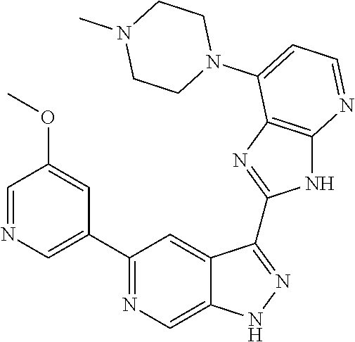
C1(C2=NC=C3C(=C2)C(C2=NC4=C(N2)N=CC=C4N2CCN(C)CC2)=NN3)=CN=CC(OC)=C1
